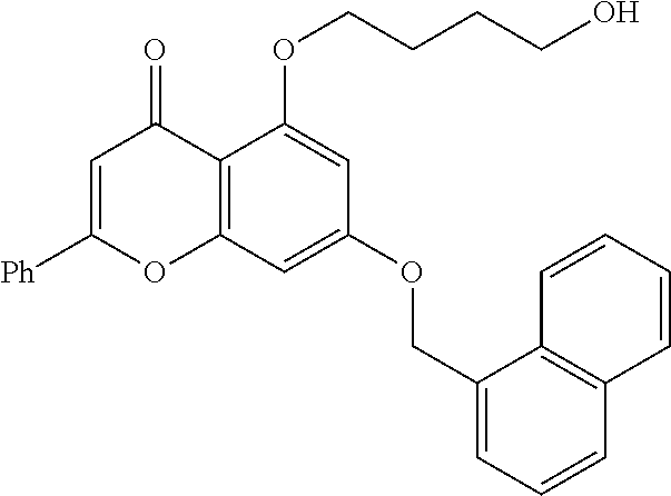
C1(COC2=CC3=C(C(OCCCCO)=C2)C(=O)C=C([Ph])O3)=CC=CC2=C1C=CC=C2
